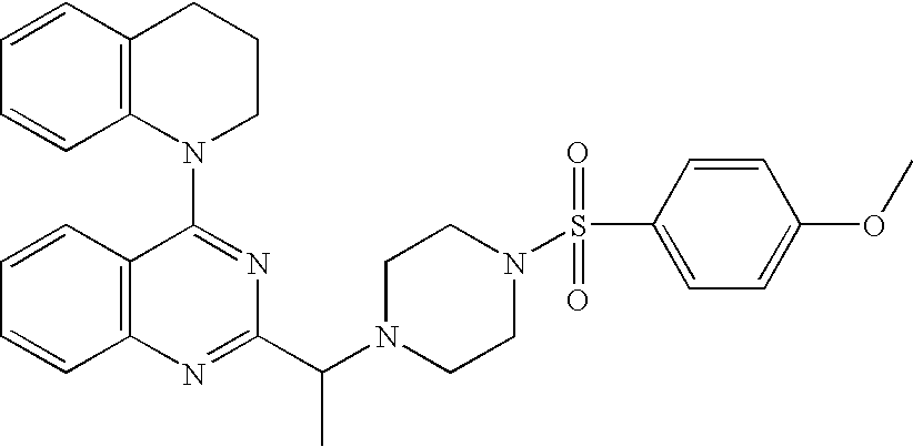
C12=C(C=CC=C1)C(N1CCCC3=C1C=CC=C3)=NC(C(N1CCN(S(=O)(=O)C3=CC=C(OC)C=C3)CC1)C)=N2
